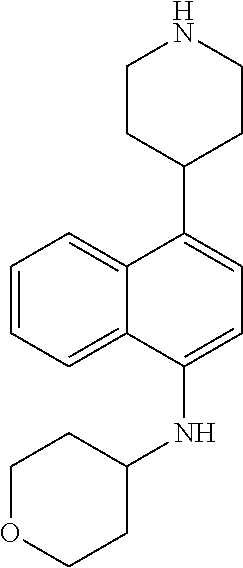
C1=CC=C2C(=C1)C(C1CCNCC1)=CC=C2NC1CCOCC1
